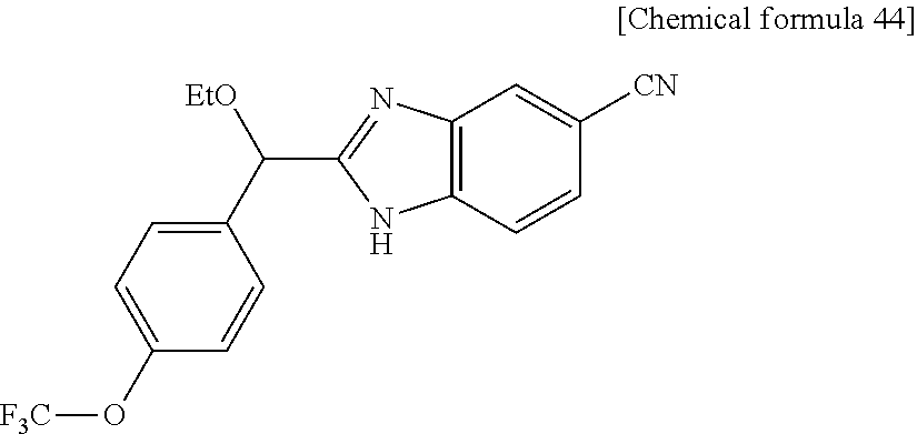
C12=C(C=CC([CN])=C1)NC(C([EtO])C1=CC=C(O[F3C])C=C1)=N2
